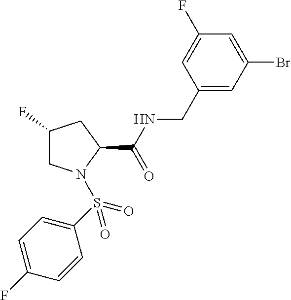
C1(F)CN(S(=O)(=O)C2=CC=C(F)C=C2)C(C(NCC2=CC(Br)=CC(F)=C2)=O)C1
